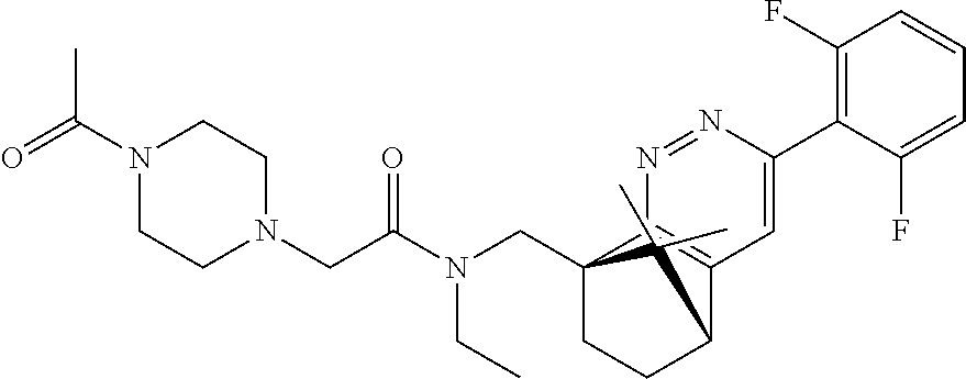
C12(CN(C(CN3CCN(C(=O)C)CC3)=O)CC)CCC(C3=C1N=NC(C1=C(F)C=CC=C1F)=C3)C2(C)C
